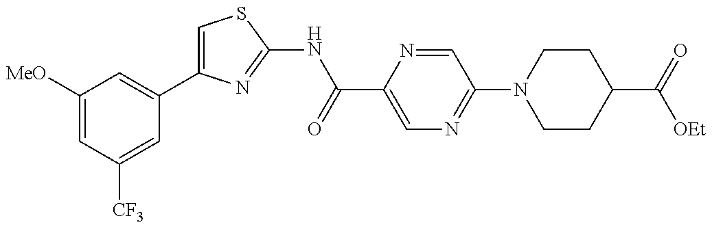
C1=C(C2=CC([MeO])=CC([CF3])=C2)N=C(NC(C2=CN=C(N3CCC(C(=O)[OEt])CC3)C=N2)=O)S1
